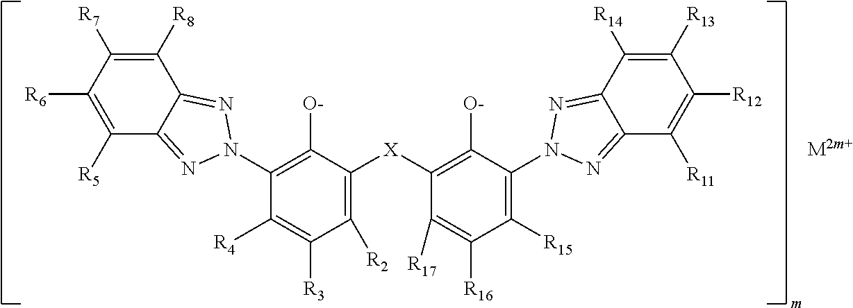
C1([R7])=C([R8])C2=NN(C3=C([O-])C([X]C4=C([O-])C(N5N=C6C([R11])=C([R12])C([R13])=C([R14])C6=N5)=C([R15])C([R16])=C4[R17])=C([R2])C([R3])=C3[R4])N=C2C([R5])=C1[R6]
